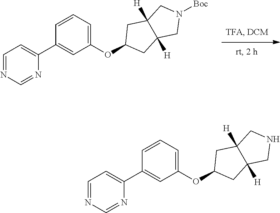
[Boc]N1CC2([H])C([H])(C1)CC(OC1=CC=CC(C3=CC=NC=N3)=C1)C2.N1CC2([H])C([H])(C1)CC(OC1=CC=CC(C3=CC=NC=N3)=C1)C2
